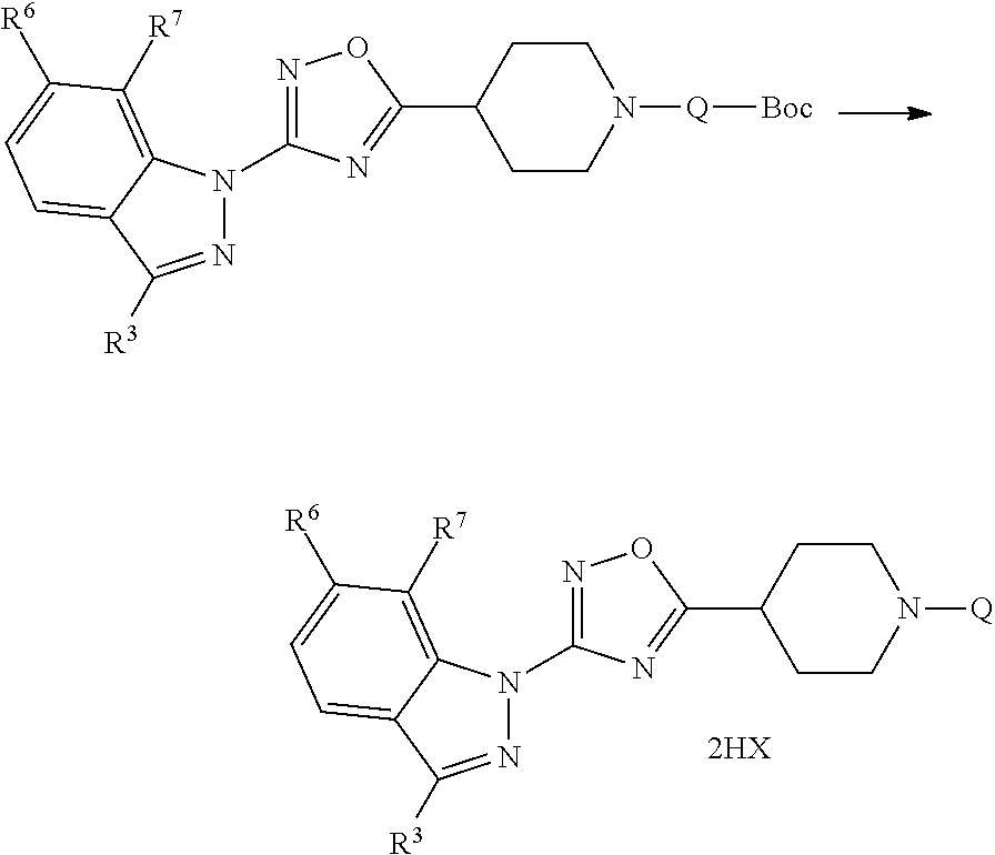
N1=C([R3])C2=CC=C([R6])C([R7])=C2N1C1=NOC(C2CCN([Q][Boc])CC2)=N1.N1=C([R3])C2=CC=C([R6])C([R7])=C2N1C1=NOC(C2CCN([Q])CC2)=N1
